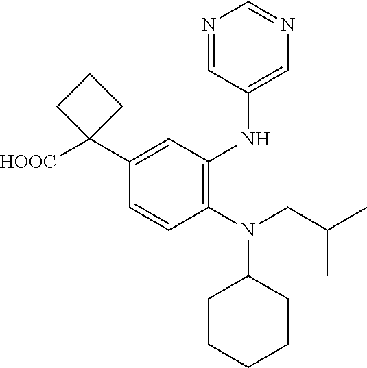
C1(N(CC(C)C)C2CCCCC2)=C(NC2=CN=CN=C2)C=C(C2([HOOC])CCC2)C=C1
